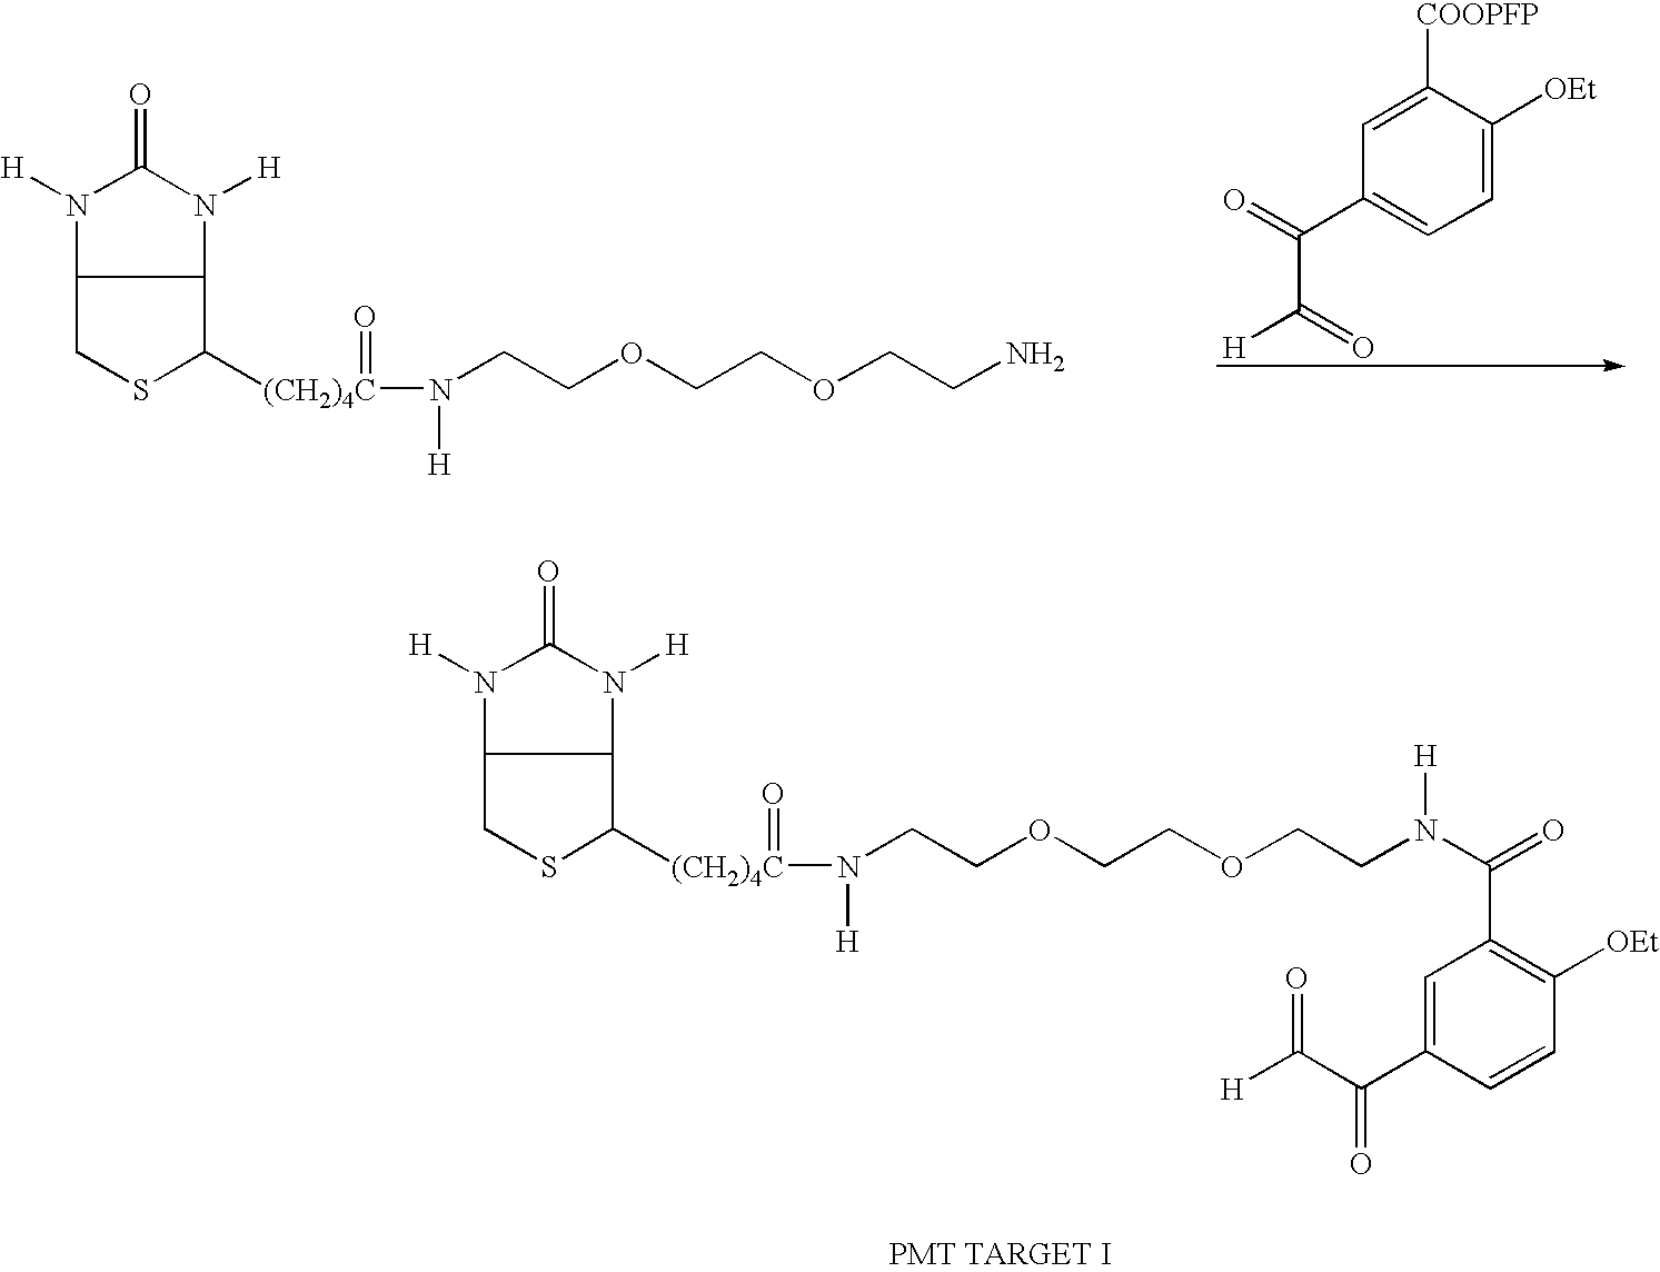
C12N([H])C(=O)N([H])C1CSC2[(CH2)4C](N([H])CCOCCOCCN)=O.C1=C([OEt])C([COOPFP])=CC(C(=O)C(=O)[H])=C1.C12N([H])C(=O)N([H])C1CSC2[(CH2)4C](N([H])CCOCCOCCN([H])C(C1=C([OEt])C=CC(C(C([H])=O)=O)=C1)=O)=O
